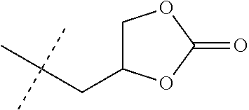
C1C(CC(C)(C)C)OC(=O)O1
